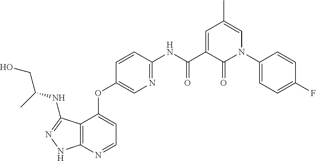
C12=C(N=CC=C1OC1=CN=C(NC(C3=CC(C)=CN(C4=CC=C(F)C=C4)C3=O)=O)C=C1)NN=C2NC(CO)C
